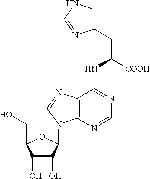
C1(O)C(O)C(N2C3=C(C(NC([COOH])CC4=CNC=N4)=NC=N3)N=C2)OC1CO
